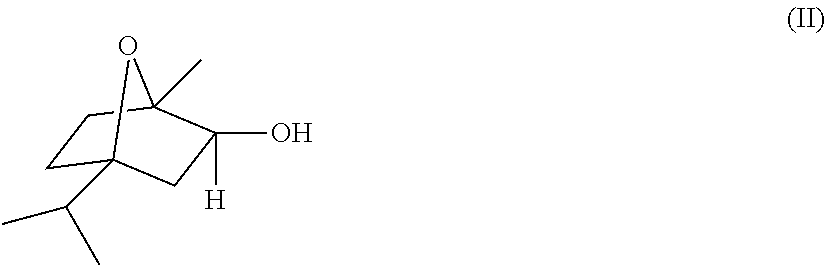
OC1([H])CC2(C(C)C)CCC1(C)O2
